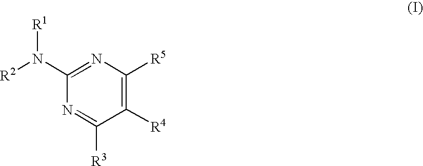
C1(N([R2])[R1])=NC([R5])=C([R4])C([R3])=N1
